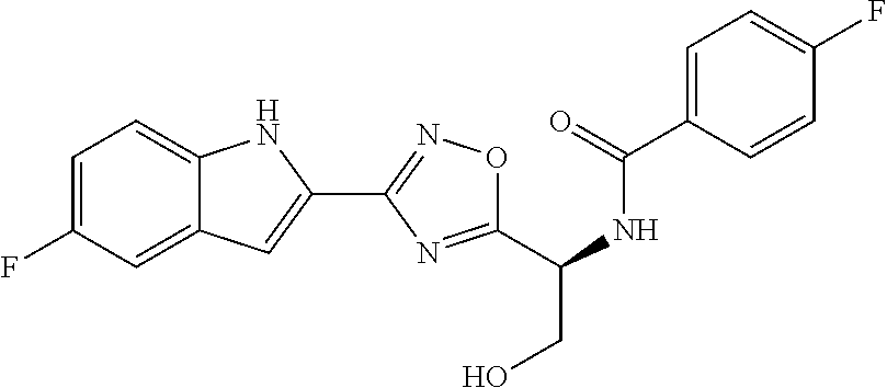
C1=CC(C(NC(CO)C2=NC(C3=CC4=CC(F)=CC=C4N3)=NO2)=O)=CC=C1F
